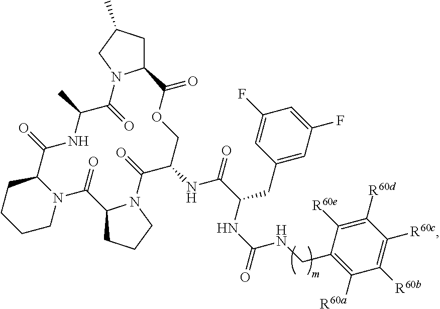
C1C(C)CN2C1C(=O)OCC(NC(=O)C(NC(=O)NCC1=C([R60a])C([R60b])=C([R60c])C([R60d])=C1[R60e])CC1=CC(F)=CC(F)=C1)C(=O)N1C(CCC1)C(=O)N1C(C(=O)NC(C)C2=O)CCCC1
